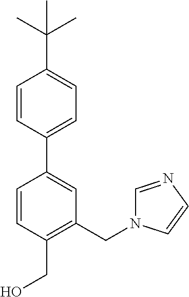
C1=CC(C2=CC(CN3C=NC=C3)=C(CO)C=C2)=CC=C1C(C)(C)C
